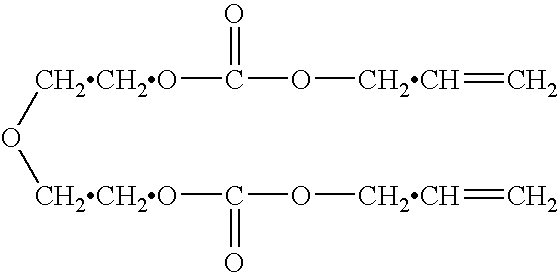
O([CH2CH2O]C(O[CH2CH]=C)=O)[CH2CH2O]C(O[CH2CH]=C)=O
